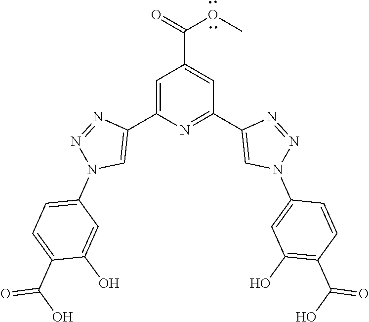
C1=C(C2=CN(C3=CC=C(C(O)=O)C(O)=C3)N=N2)N=C(C2=CN(C3=CC(O)=C(C(O)=O)C=C3)N=N2)C=C1C(=O)OC
